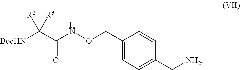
C(C(NOCC1=CC=C(C[NH2])C=C1)=O)([BocHN])([R3])[R2]
